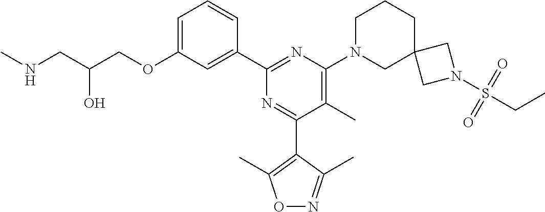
C1=C(OCC(CNC)O)C=C(C2=NC(N3CC4(CCC3)CN(S(CC)(=O)=O)C4)=C(C)C(C3=C(C)ON=C3C)=N2)C=C1
